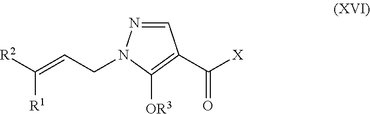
C1=NN(CC=C([R1])[R2])C([OR3])=C1C([X])=O
